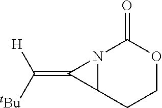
N12C(CCOC1=O)C2=C([H])[tBu]
